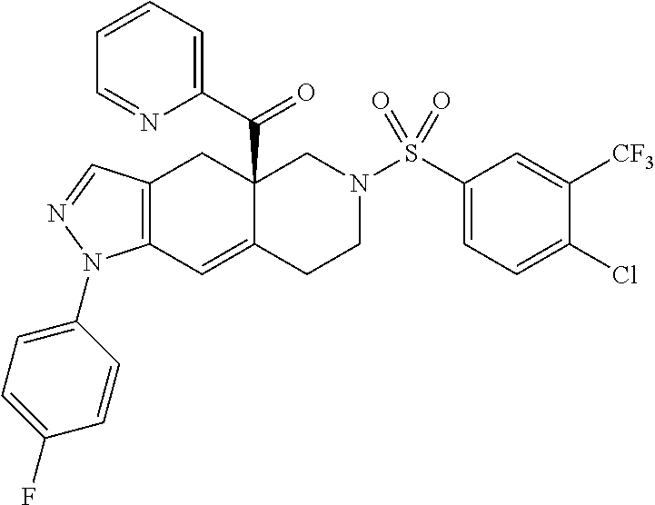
C12=C(C=C3C(C(C4=CC=CC=N4)=O)(C1)CN(S(C1=CC=C(Cl)C([CF3])=C1)(=O)=O)CC3)N(C1=CC=C(F)C=C1)N=C2
